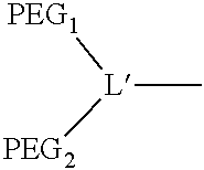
[L](C)([PEG1])[PEG2]
